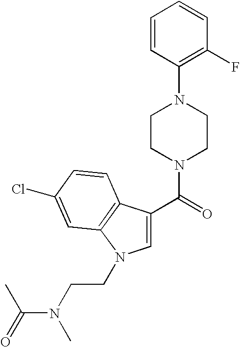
C1=CC(N2CCN(C(=O)C3=CN(CCN(C(=O)C)C)C4=C3C=CC(Cl)=C4)CC2)=C(F)C=C1
